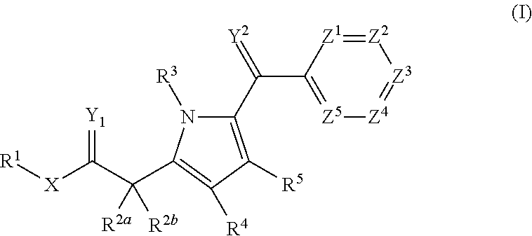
C1(C(C2=[Z5][Z4]=[Z3][Z2]=[Z1]2)=[Y2])=C([R5])C([R4])=C(C(C(=[Y1])[X][R1])([R2a])[R2b])N1[R3]
